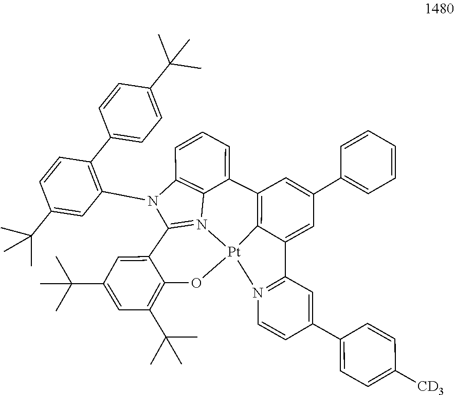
[Pt]123C4=C(C5=CC=CC6=C5N1=C(N6C1=C(C5=CC=C(C(C)(C)C)C=C5)C=CC(C(C)(C)C)=C1)C1=CC(C(C)(C)C)=CC(C(C)(C)C)=C1O2)C=C(C1=CC=CC=C1)C=C4C1=N3C=CC(C2=CC=C([CD3])C=C2)=C1
